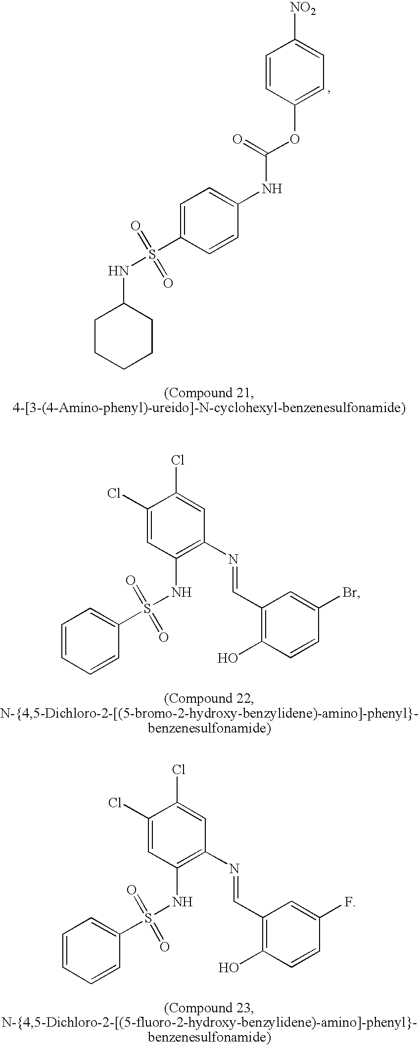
C1(Cl)=CC(NS(=O)(=O)C2=CC=CC=C2)=C(N=CC2=C(O)C=CC(Br)=C2)C=C1Cl.C1(Cl)=CC(NS(=O)(=O)C2=CC=CC=C2)=C(N=CC2=C(O)C=CC(F)=C2)C=C1Cl.C1=CC(OC(=O)NC2=CC=C(S(=O)(=O)NC3CCCCC3)C=C2)=CC=C1[NO2]
